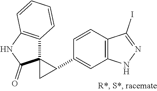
C12=C(C=CC(C3C4(C3)C3=C(NC4=O)C=CC=C3)=C1)C(I)=NN2
